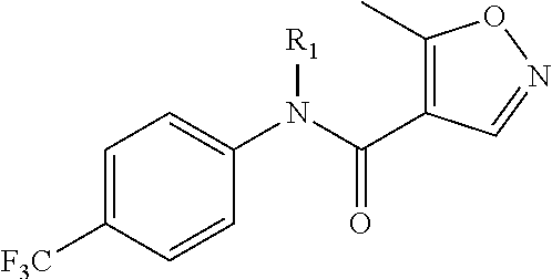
C1=C([F3C])C=CC(N(C(=O)C2=C(C)ON=C2)[R1])=C1
